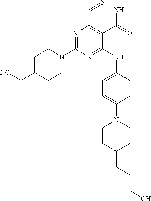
N1=C(N2CCC(C[NC])CC2)N=C(NC2=CC=C(N3CCC(CCCO)CC3)C=C2)C(C(N)=O)=C1C=N
